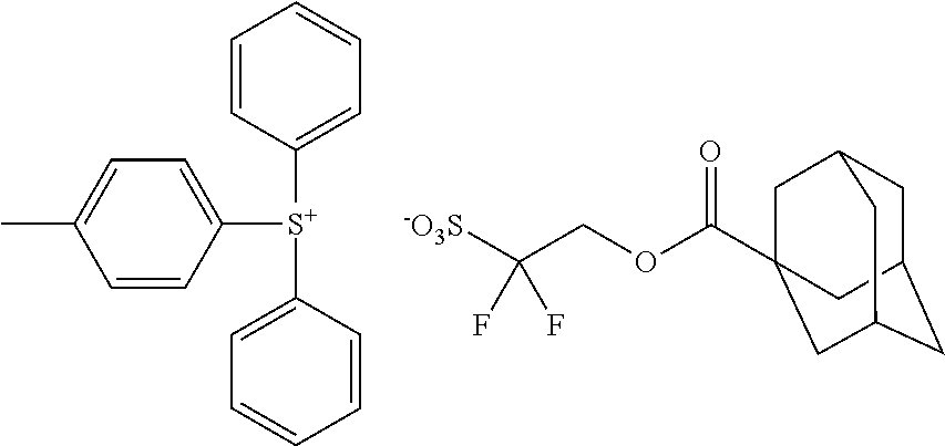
C1=CC([S+](C2=CC=CC=C2)C2=CC=C(C)C=C2)=CC=C1.C1C2CC3CC(C(OCC([-O3S])(F)F)=O)(CC1C3)C2
